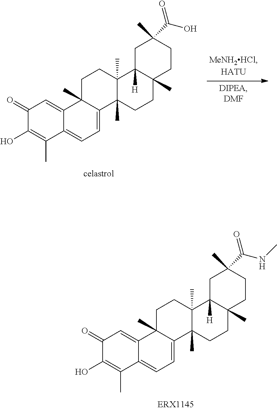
C1(=O)C(O)=C(C)C2=CC=C3C(C)(C2=C1)CCC1(C)C3(C)CCC2(C)C1([H])CC(C)(C(NC)=O)CC2.C1(=O)C(O)=C(C)C2=CC=C3C(C)(C2=C1)CCC1(C)C3(C)CCC2(C)C1([H])CC(C)(C(O)=O)CC2
